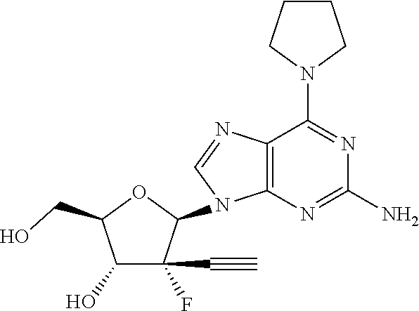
C12=C(N=C(N)N=C1N1CCCC1)N(C1OC(CO)C(O)C1(C#C)F)C=N2
